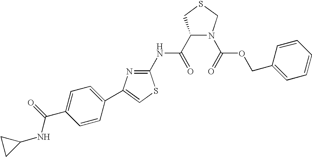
C1(C(=O)NC2=NC(C3=CC=C(C(=O)NC4CC4)C=C3)=CS2)N(C(=O)OCC2=CC=CC=C2)CSC1
